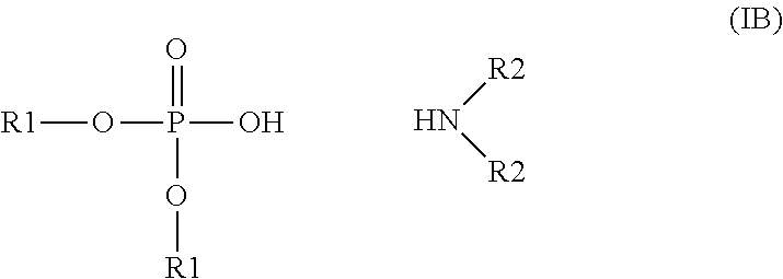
[R2]N[R2].[R1]OP(=O)(O[R1])O
